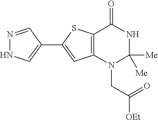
C12=C(C=C(C3=CNN=C3)S1)N(CC(=O)[OEt])C([Me])([Me])NC2=O
